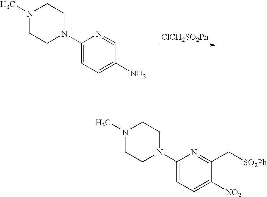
N1(C2=CC=C([NO2])C=N2)CCN(C)CC1.[ClCH2SO2Ph].N1(C2=CC=C([NO2])C(C[SO2Ph])=N2)CCN(C)CC1
